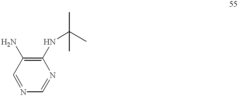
C1(NC(C)(C)C)=C(N)C=NC=N1
